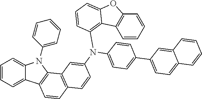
C1=CC=C2C(=C1)N(C1=CC=CC=C1)C1=C2C=CC2=C1C=C(N(C1=CC=C(C3=CC=C4C(=C3)C=CC=C4)C=C1)C1=C3C4=C(C=CC=C4)OC3=CC=C1)C=C2
